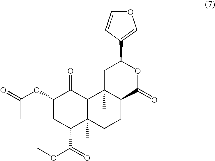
C1(OC(=O)C)CC(C(=O)OC)C2(C)C(C1=O)C1(C)C(CC2)C(=O)OC(C2=COC=C2)C1
